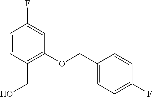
C1=CC(CO)=C(OCC2=CC=C(F)C=C2)C=C1F
